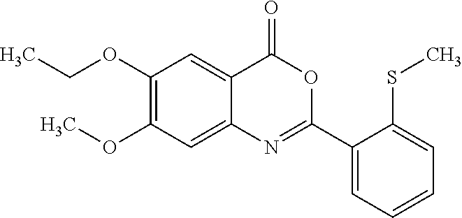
CCOC1=C(OC)C=C2C(=C1)C(=O)OC(C1=CC=CC=C1SC)=N2
